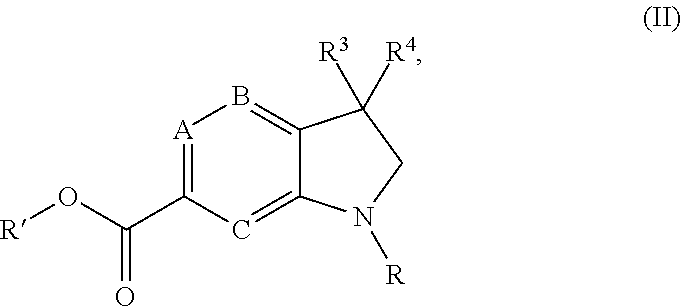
[A]1=C(C(O[R])=O)C=C2C(=B1)C([R3])([R4])CN2[R]
